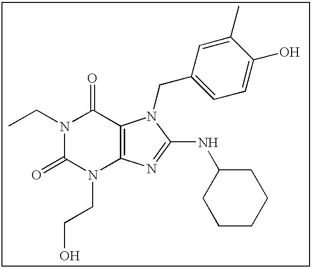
CCN1C(=O)N(CCO)C2=C(C1=O)N(CC1=CC=C(O)C(C)=C1)C(NC1CCCCC1)=N2
